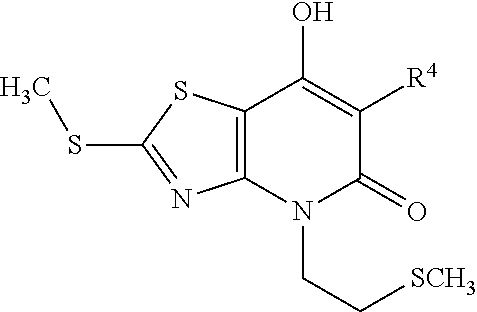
C12=C(N(CC[SCH3])C(=O)C([R4])=C1O)N=C(SC)S2
